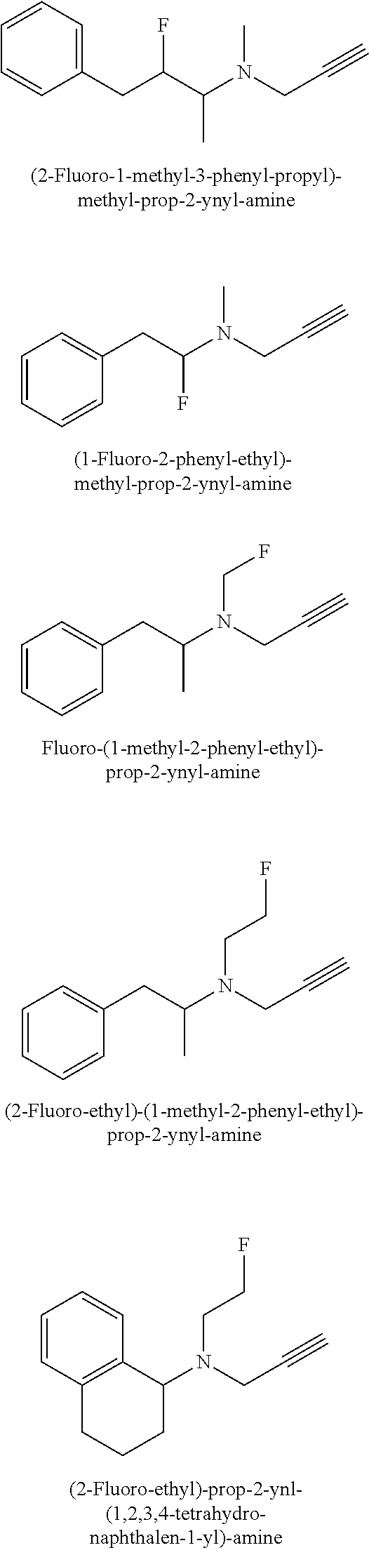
C(N(CC#C)C)(C(CC1=CC=CC=C1)F)C.C(N(CC#C)C)(CC1=CC=CC=C1)F.C(N(CC#C)CF)(CC1=CC=CC=C1)C.C(N(CC#C)CCF)(CC1=CC=CC=C1)C.N(CC#C)(CCF)C1C2=C(CCC1)C=CC=C2
